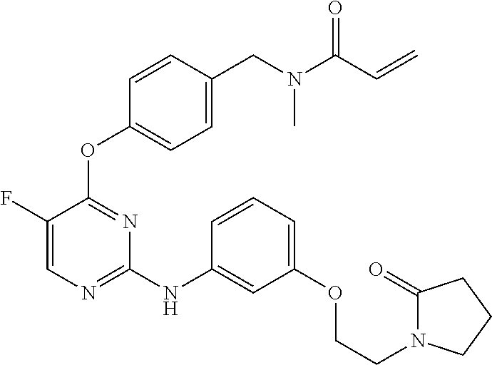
N(C1=NC=C(F)C(OC2=CC=C(CN(C(C=C)=O)C)C=C2)=N1)C1=CC(OCCN2C(=O)CCC2)=CC=C1
